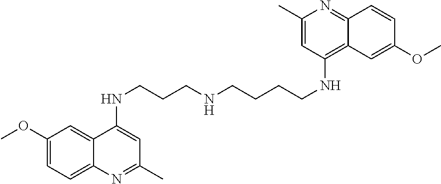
C1(OC)=CC=C2C(=C1)C(NCCCNCCCCNC1=C3C(=NC(C)=C1)C=CC(OC)=C3)=CC(C)=N2
